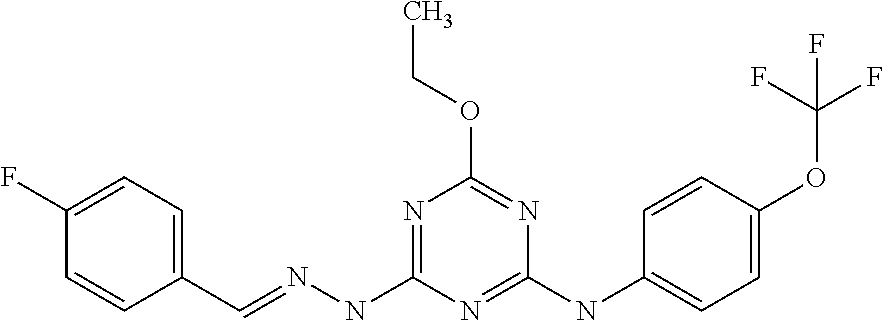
C1(C=NNC2=NC(OCC)=NC(NC3=CC=C(OC(F)(F)F)C=C3)=N2)=CC=C(F)C=C1
